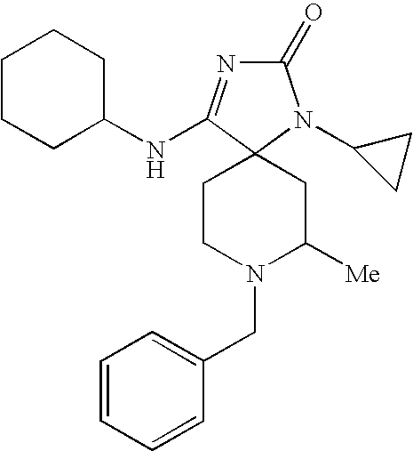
C1CN(CC2=CC=CC=C2)C([Me])CC12C(NC1CCCCC1)=NC(=O)N2C1CC1
